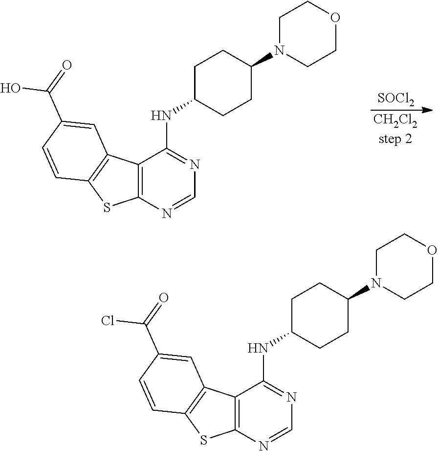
[SOCl2].[CH2Cl2step 2].C12=C(N=CN=C1NC1CCC(N3CCOCC3)CC1)SC1=C2C=C(C(O)=O)C=C1.C12=C(N=CN=C1NC1CCC(N3CCOCC3)CC1)SC1=C2C=C(C(Cl)=O)C=C1
